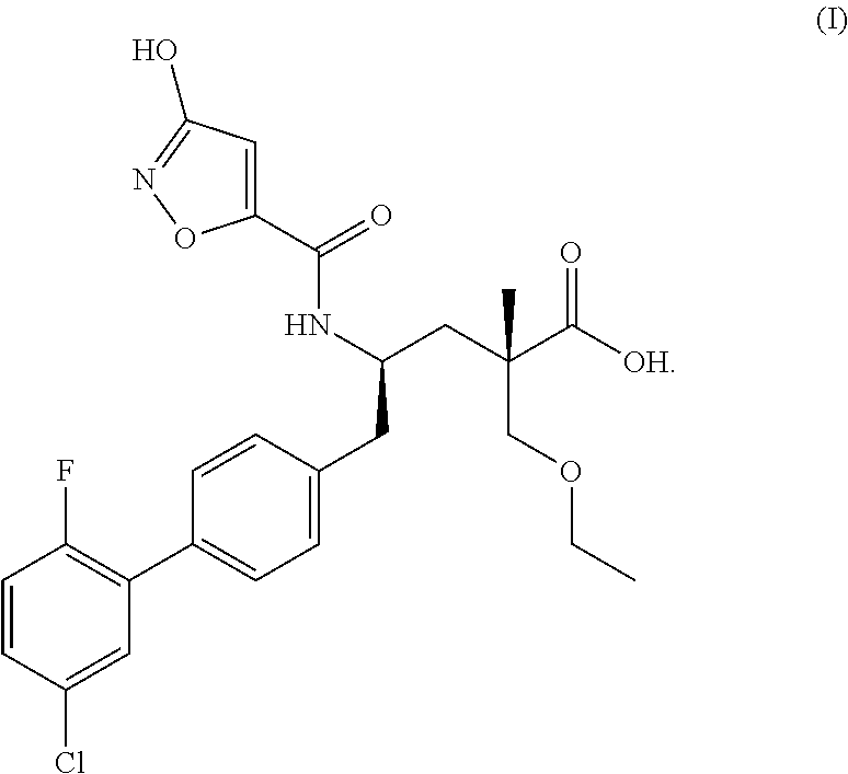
C1=CC(Cl)=CC(C2=CC=C(CC(CC(C([OH])=O)(COCC)C)NC(C3=CC(O)=NO3)=O)C=C2)=C1F
